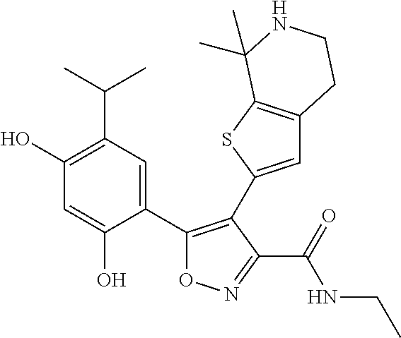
C1(O)=C(C(C)C)C=C(C2=C(C3=CC4=C(S3)C(C)(C)NCC4)C(C(=O)NCC)=NO2)C(O)=C1
